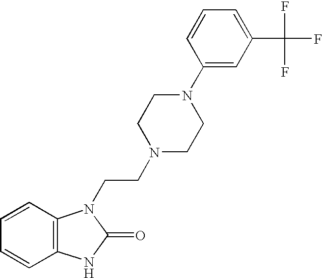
C12=C(C=CC=C1)N(CCN1CCN(C3=CC(C(F)(F)F)=CC=C3)CC1)C(=O)N2
